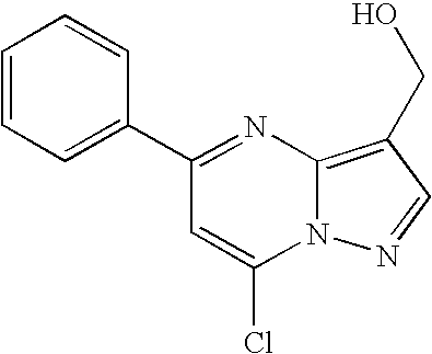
C1(C2=CC=CC=C2)=NC2=C(CO)C=NN2C(Cl)=C1
